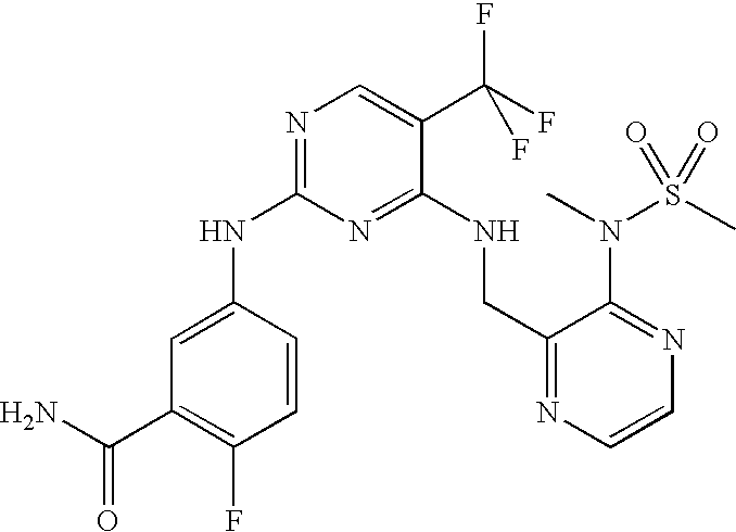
C1(NC2=NC=C(C(F)(F)F)C(NCC3=NC=CN=C3N(S(C)(=O)=O)C)=N2)=CC(C(N)=O)=C(F)C=C1
